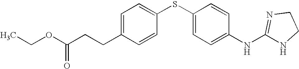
C1=C(CCC(OCC)=O)C=CC(SC2=CC=C(NC3=NCCN3)C=C2)=C1
